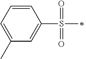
C1(C)=CC=CC(S(=O)(=O)C)=C1
